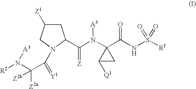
C1C([Z1])CN(C(C([Z2a])(N([R2])[A3])[Z2b])=[Y1])C1C(N(C1(C(NS([Rf])(=O)=O)=O)C([Q1])C1)[A3])=[Z]
